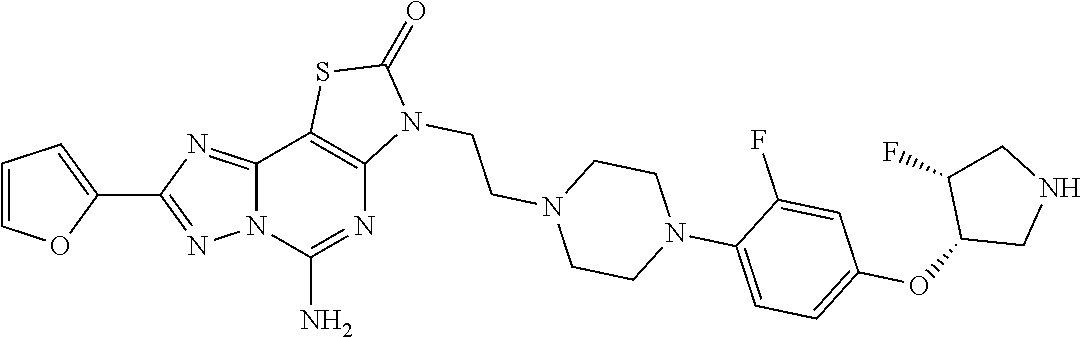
C1=COC(C2=NN3C(=N2)C2=C(N=C3N)N(CCN3CCN(C4=CC=C(OC5CNCC5F)C=C4F)CC3)C(=O)S2)=C1
